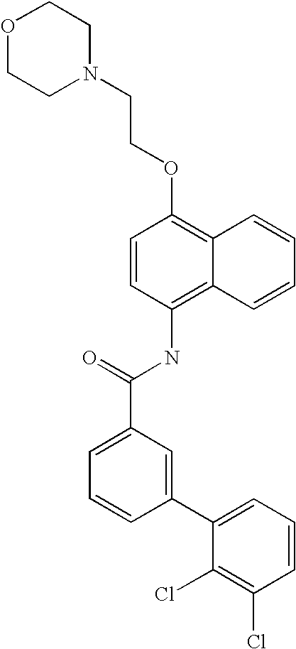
O1CCN(CCOC2=C3C(=C(NC(C4=CC=CC(C5=CC=CC(Cl)=C5Cl)=C4)=O)C=C2)C=CC=C3)CC1
